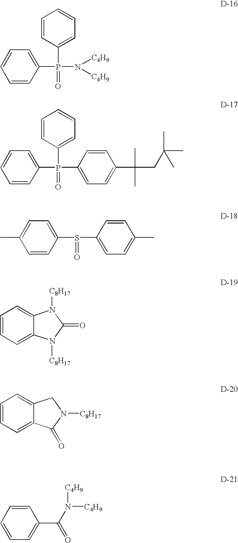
P(N([C4H9])[C4H9])(=O)(C1=CC=CC=C1)C1=CC=CC=C1.P(=O)(C1=CC=CC=C1)(C1=CC=CC=C1)C1=CC=C(C(C)(C)CC(C)(C)C)C=C1.C1=CC(S(=O)C2=CC=C(C)C=C2)=CC=C1C.C1=CC=C2C(=C1)N([C8H17])C(=O)N2[C8H17].C1=CC=C2C(=C1)CN([C8H17])C2=O.C1=CC=C(C(N([C4H9])[C4H9])=O)C=C1
